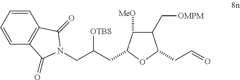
C1=CC=CC2=C1C(=O)N(CC(CC1C([MeO])C(C[OMPM])C(CC=O)O1)[OTBS])C2=O
